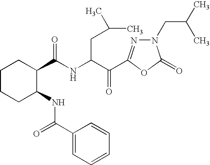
C1(C(NC(CC(C)C)C(=O)C2=NN(CC(C)C)C(=O)O2)=O)CCCCC1NC(C1=CC=CC=C1)=O
